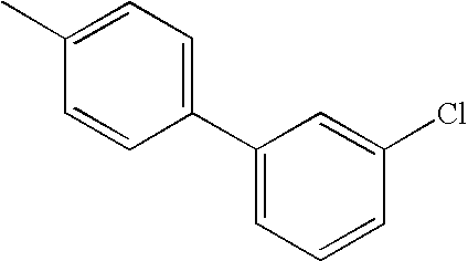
CC1=CC=C(C2=CC=CC(Cl)=C2)C=C1
